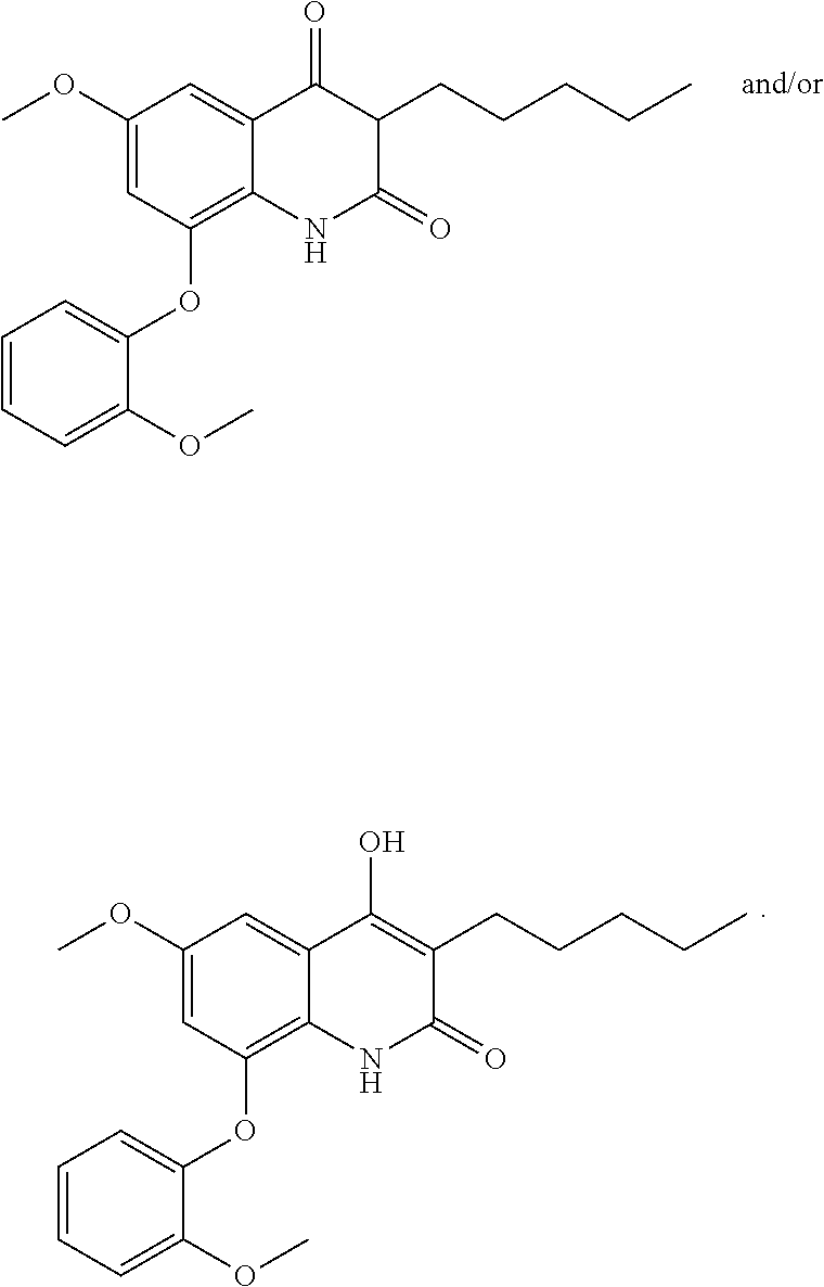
C1=CC=C(OC2=C3C(=CC(OC)=C2)C(=O)C(CCCCC)C(=O)N3)C(OC)=C1.C1=C(OC)C=C2C(O)=C(CCCCC)C(=O)NC2=C1OC1=CC=CC=C1OC
